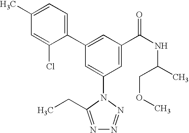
C1(C2=CC(C(NC(C)COC)=O)=CC(N3C(CC)=NN=N3)=C2)=CC=C(C)C=C1Cl
